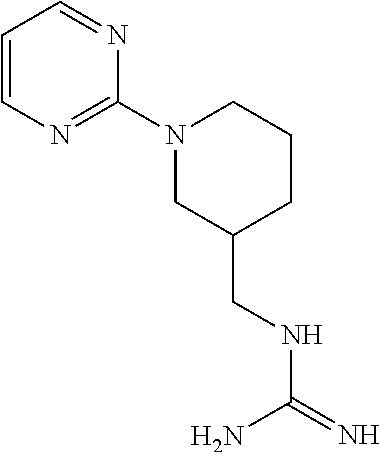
C(C1CN(C2=NC=CC=N2)CCC1)NC(=N)N
